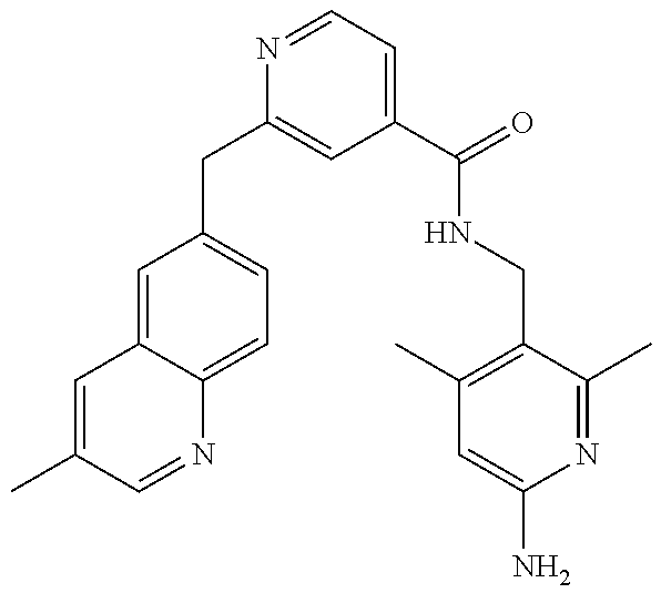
C1=C(C)C=NC2=CC=C(CC3=CC(C(=O)NCC4=C(C)C=C(N)N=C4C)=CC=N3)C=C12
